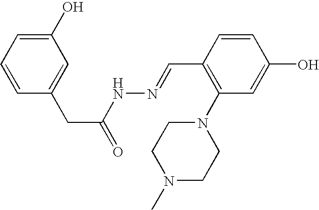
C1(O)=CC=CC(CC(=O)NN=CC2=C(N3CCN(C)CC3)C=C(O)C=C2)=C1
